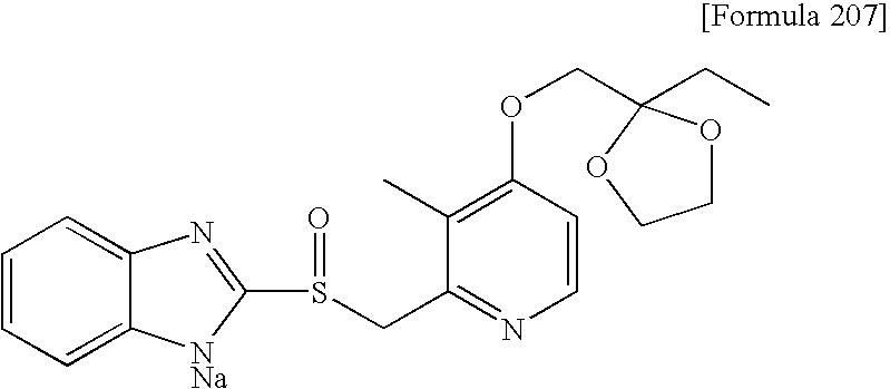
C(OC1=C(C)C(CS(=O)C2=NC3=CC=CC=C3[NNa]2)=NC=C1)C1(CC)OCCO1
